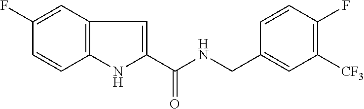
C1(F)=CC2=C(C=C1)NC(C(NCC1=CC([CF3])=C(F)C=C1)=O)=C2
